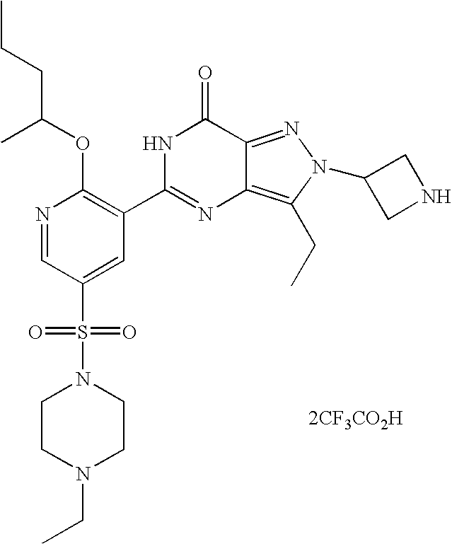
[2CF3CO2H].C1CN(CC)CCN1S(C1=CC(C2=NC3=C(CC)N(C4CNC4)N=C3C(=O)N2)=C(OC(CCC)C)N=C1)(=O)=O
